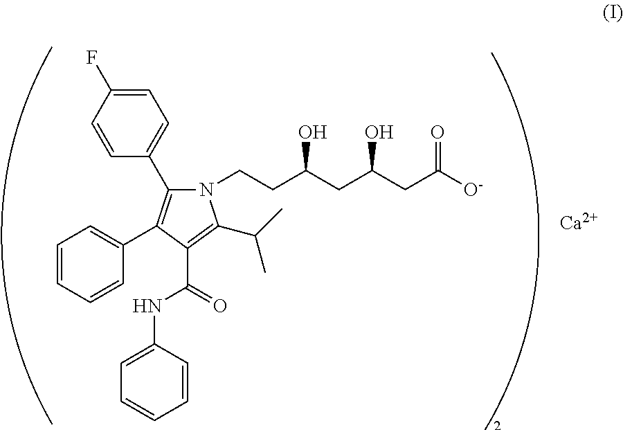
N1(CCC(CC(CC([O-])=O)O)O)C(C2=CC=C(F)C=C2)=C(C2=CC=CC=C2)C(C(=O)NC2=CC=CC=C2)=C1C(C)C.[Ca]
